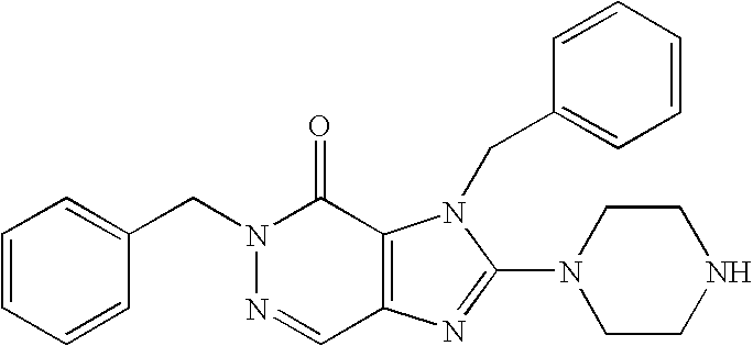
C1=CC(CN2N=CC3=C(C2=O)N(CC2=CC=CC=C2)C(N2CCNCC2)=N3)=CC=C1
